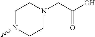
CN1CCN(CC(O)=O)CC1
